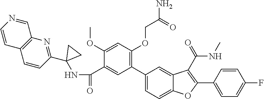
C1(C(=O)NC2(C3=NC4=C(C=C3)C=CN=C4)CC2)=CC(C2=CC=C3C(=C2)C(C(=O)NC)=C(C2=CC=C(F)C=C2)O3)=C(OCC(N)=O)C=C1OC
